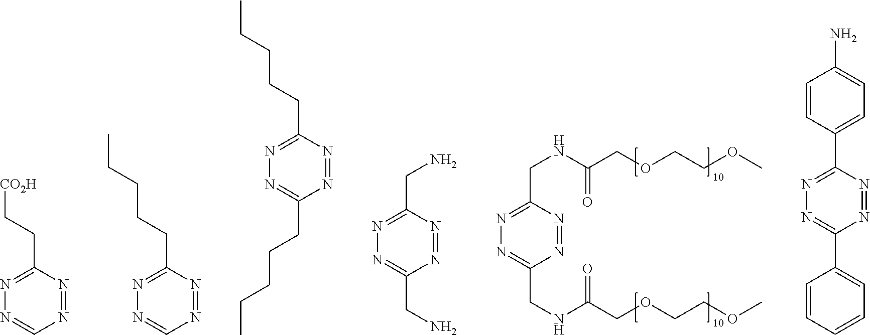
N1=NC(CNC(COCCOC)=O)=NN=C1CNC(COCCOC)=O.N1=NC(CC[CO2H])=NN=C1.N1=NC(CCCCC)=NN=C1.N1=NC(CCCCC)=NN=C1CCCCC.N1=NC(CN)=NN=C1CN.C1=CC(C2=NN=C(C3=CC=CC=C3)N=N2)=CC=C1N
